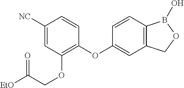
C1([NC])=CC(OCC([EtO])=O)=C(OC2=CC3=C(C=C2)B(O)OC3)C=C1
